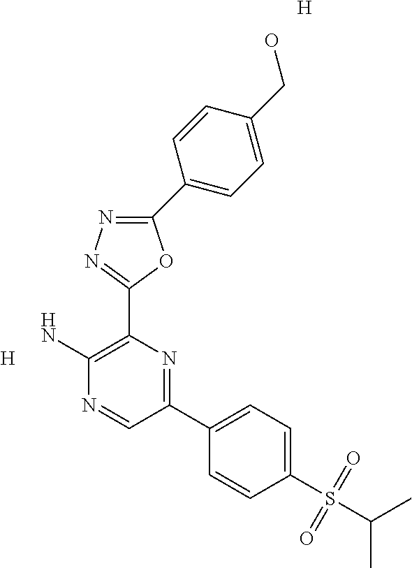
[H].C1(C2=CC=C(CO)C=C2)=NN=C(C2=C(N)N=CC(C3=CC=C(S(C(C)C)(=O)=O)C=C3)=N2)O1.[H]
